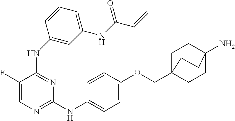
C1=C(F)C(NC2=CC(NC(=O)C=C)=CC=C2)=NC(NC2=CC=C(OCC34CCC(N)(CC3)CC4)C=C2)=N1
